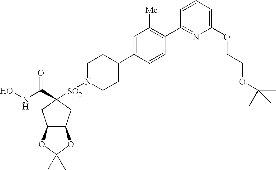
C1N([SO2]C2(C(NO)=O)CC3C(C2)OC(C)(C)O3)CCC(C2=CC([Me])=C(C3=NC(OCCOC(C)(C)C)=CC=C3)C=C2)C1
